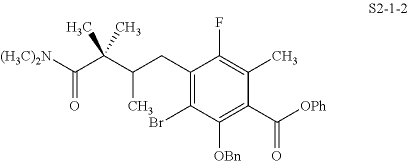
C(C(C(CC1=C(Br)C([OBn])=C(C(=O)[OPh])C(C)=C1F)C)(C)C)([(H3C)2N])=O
